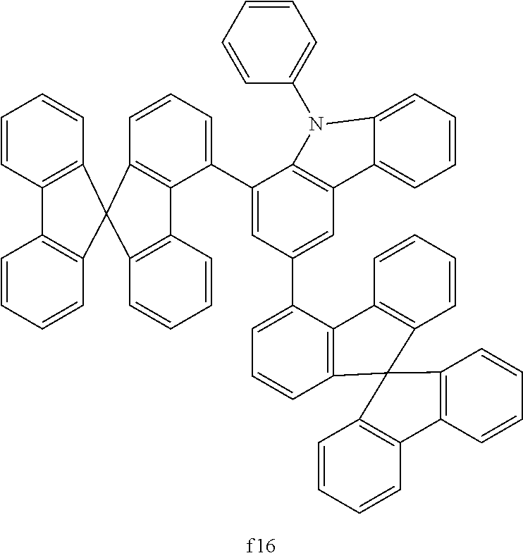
C1=CC2=C(C=C1)C1(C3=C2C=CC=C3)C2=C(C(C3=CC(C4=CC=CC5=C4C4=C(C=CC=C4)C54C5=C(C=CC=C5)C5=C4C=CC=C5)=CC4=C3N(C3=CC=CC=C3)C3=CC=CC=C43)=CC=C2)C2=C1C=CC=C2
